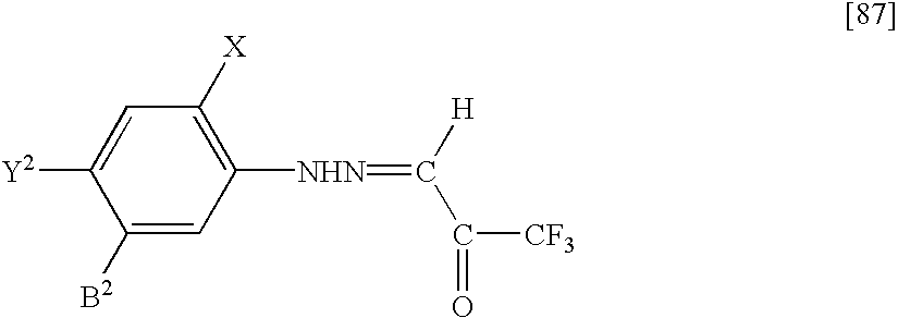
C1([B2])=CC([NHN]=C(C([CF3])=O)[H])=C([X])C=C1[Y2]
